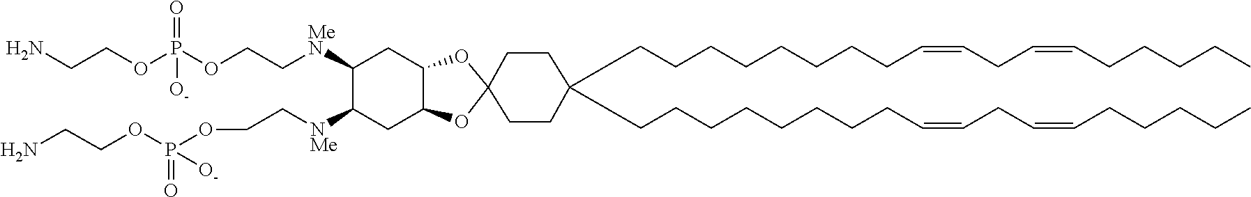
C12C(OC3(O1)CCC(CCCCCCCCC=CCC=CCCCCC)(CCCCCCCCC=CCC=CCCCCC)CC3)CC([MeN]CCOP(OCCN)(=O)[O-])C([NMe]CCOP(OCCN)(=O)[O-])C2
